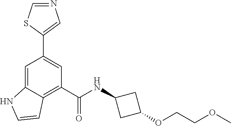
C1(OCCOC)CC(NC(C2=C3C(=CC(C4=CN=CS4)=C2)NC=C3)=O)C1
